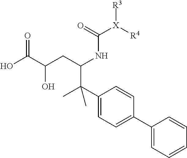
OC(C(CC(NC([X]([R4])[R3])=O)C(C1=CC=C(C2=CC=CC=C2)C=C1)(C)C)O)=O
